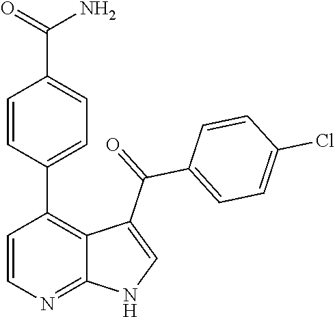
C1=CN=C2C(=C1C1=CC=C(C(=O)N)C=C1)C(C(=O)C1=CC=C(Cl)C=C1)=CN2
